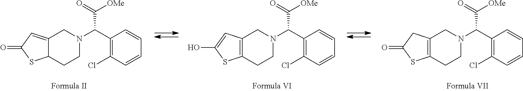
C12=CC(=O)SC1CCN(C(C1=C(Cl)C=CC=C1)C(=O)[OMe])C2.C12=C(CCN(C(C3=C(Cl)C=CC=C3)C(=O)[OMe])C1)SC(O)=C2.C12=C(CCN(C(C3=C(Cl)C=CC=C3)C(=O)[OMe])C1)SC(=O)C2
